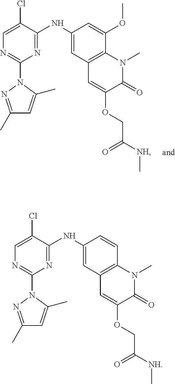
N1=C(N2N=C(C)C=C2C)N=C(NC2=CC3=C(C(OC)=C2)N(C)C(=O)C(OCC(=O)[NH]C)=C3)C(Cl)=C1.N1=C(N2N=C(C)C=C2C)N=C(NC2=CC3=C(C=C2)N(C)C(=O)C(OCC(=O)[NH]C)=C3)C(Cl)=C1
